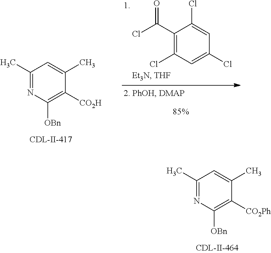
C1(C)=NC([OBn])=C([CO2Ph])C(C)=C1.C1(C)=NC([OBn])=C([CO2H])C(C)=C1.C1(C(Cl)=O)=C(Cl)C=C(Cl)C=C1Cl
